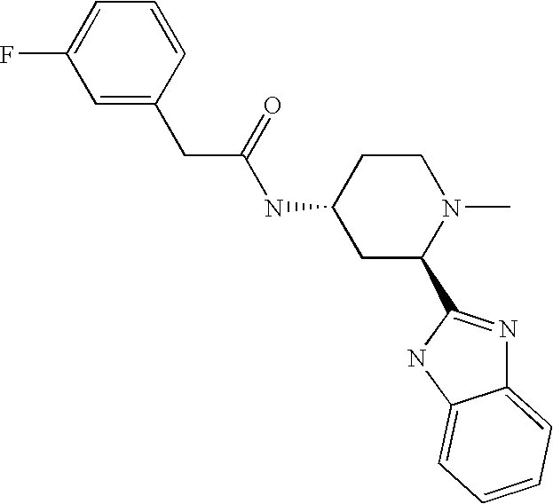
C(C(NC1CC(C2=NC3=CC=CC=C3N2)N(C)CC1)=O)C1=CC(F)=CC=C1
